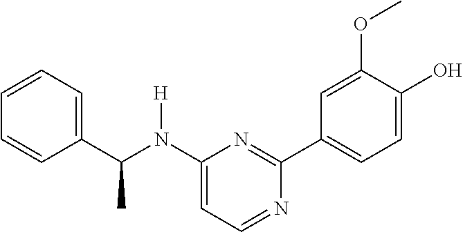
C1=CC=C(C(N(C2=CC=NC(C3=CC=C(O)C(OC)=C3)=N2)[H])C)C=C1
